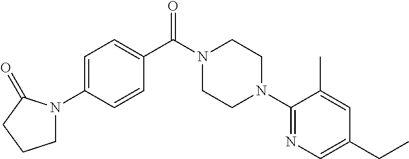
C1=C(N2CCCC2=O)C=CC(C(N2CCN(C3=NC=C(CC)C=C3C)CC2)=O)=C1
